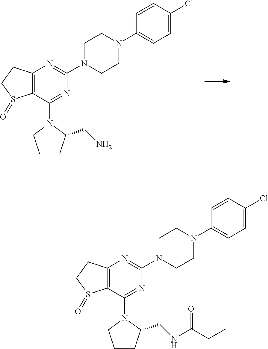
C12=C(C(N3CCCC3CN)=NC(N3CCN(C4=CC=C(Cl)C=C4)CC3)=N1)S(=O)CC2.C12=C(C(N3CCCC3CNC(CC)=O)=NC(N3CCN(C4=CC=C(Cl)C=C4)CC3)=N1)S(=O)CC2
